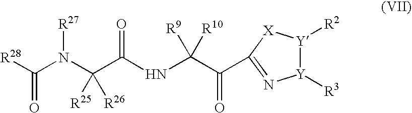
[R28]C(N(C(C(NC([R9])([R10])C(=O)C1=N[Y]([R3])[Y]([R2])[X]1)=O)([R25])[R26])[R27])=O
